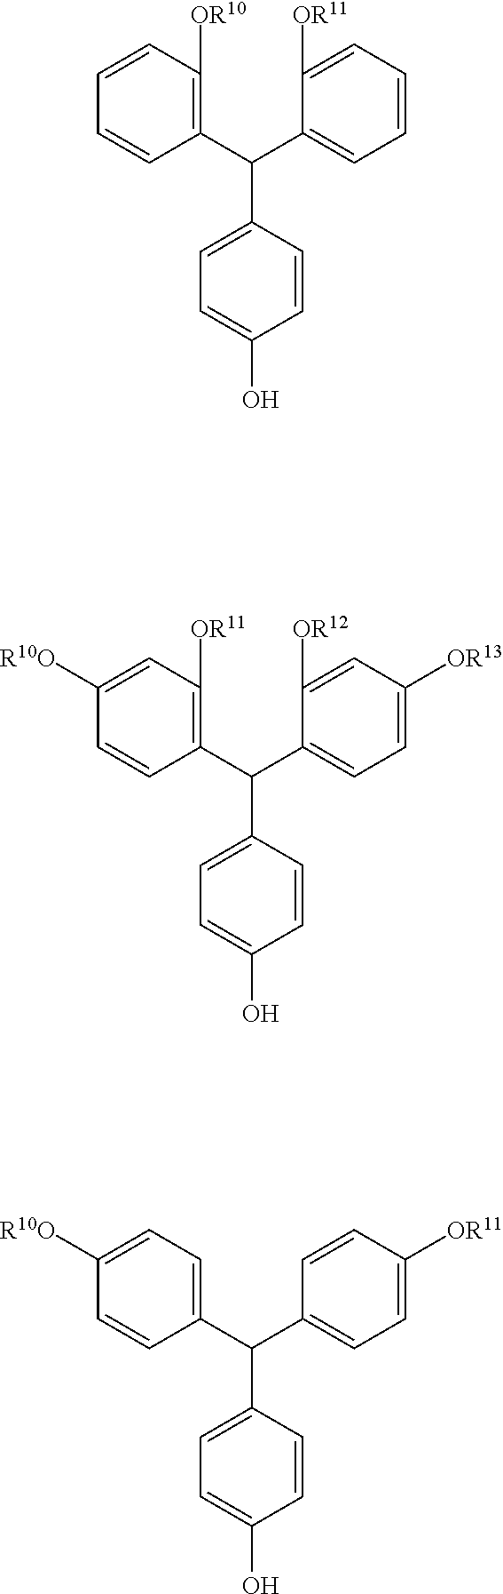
C1(C(C2=C([OR10])C=CC=C2)C2=CC=C(O)C=C2)=CC=CC=C1[OR11].C1(C(C2=CC=C([R10O])C=C2)C2=CC=C(O)C=C2)=CC=C([OR11])C=C1.C1=C(C(C2=C([OR11])C=C([R10O])C=C2)C2=CC=C(O)C=C2)C([OR12])=CC([OR13])=C1
